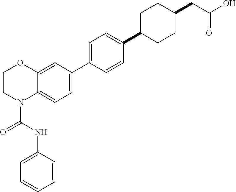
C1=C(NC(N2C3=CC=C(C4=CC=C(C5CCC(CC(O)=O)CC5)C=C4)C=C3OCC2)=O)C=CC=C1
